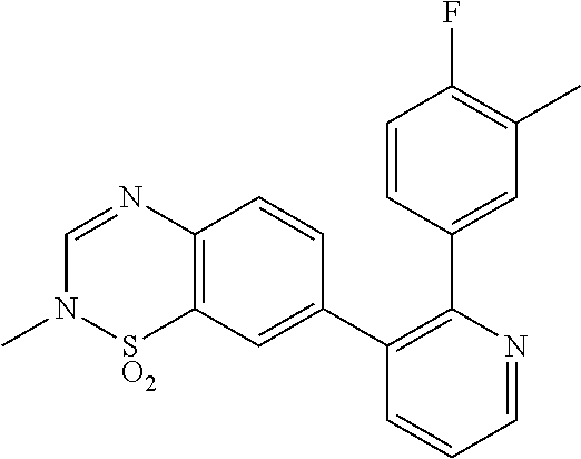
C1=CC(C2=C(C3=CC4=C(C=C3)N=CN(C)[SO2]4)C=CC=N2)=CC(C)=C1F
